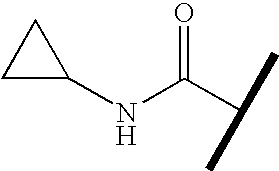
N(C(C(C)C)=O)C1CC1
